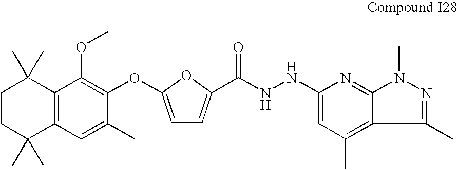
C1CC(C)(C)C2=C(C1(C)C)C(OC)=C(OC1=CC=C(C(=O)NNC3=CC(C)=C4C(C)=NN(C)C4=N3)O1)C(C)=C2
